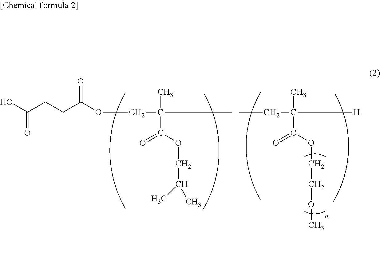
CCC(C)(C(=O)OCCOC)[H].OC(CCC(OCC(C)(C)C(OCC(C)C)=O)=O)=O
